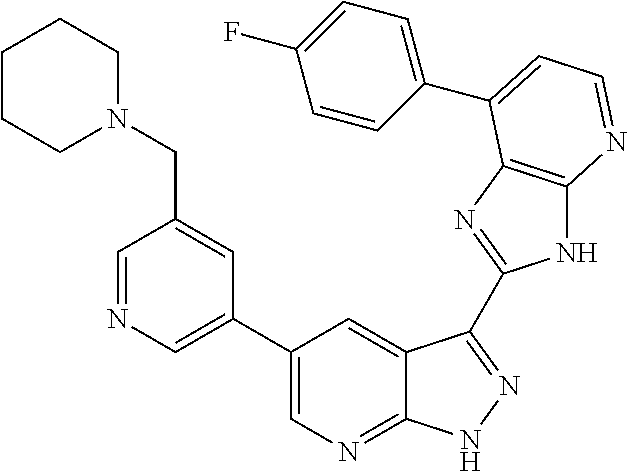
C1=NC=C(C2=CN=C3C(=C2)C(C2=NC4=C(N2)N=CC=C4C2=CC=C(F)C=C2)=NN3)C=C1CN1CCCCC1
